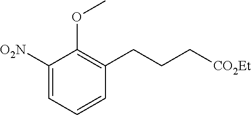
C1([O2N])=CC=CC(CCC[CO2Et])=C1OC
